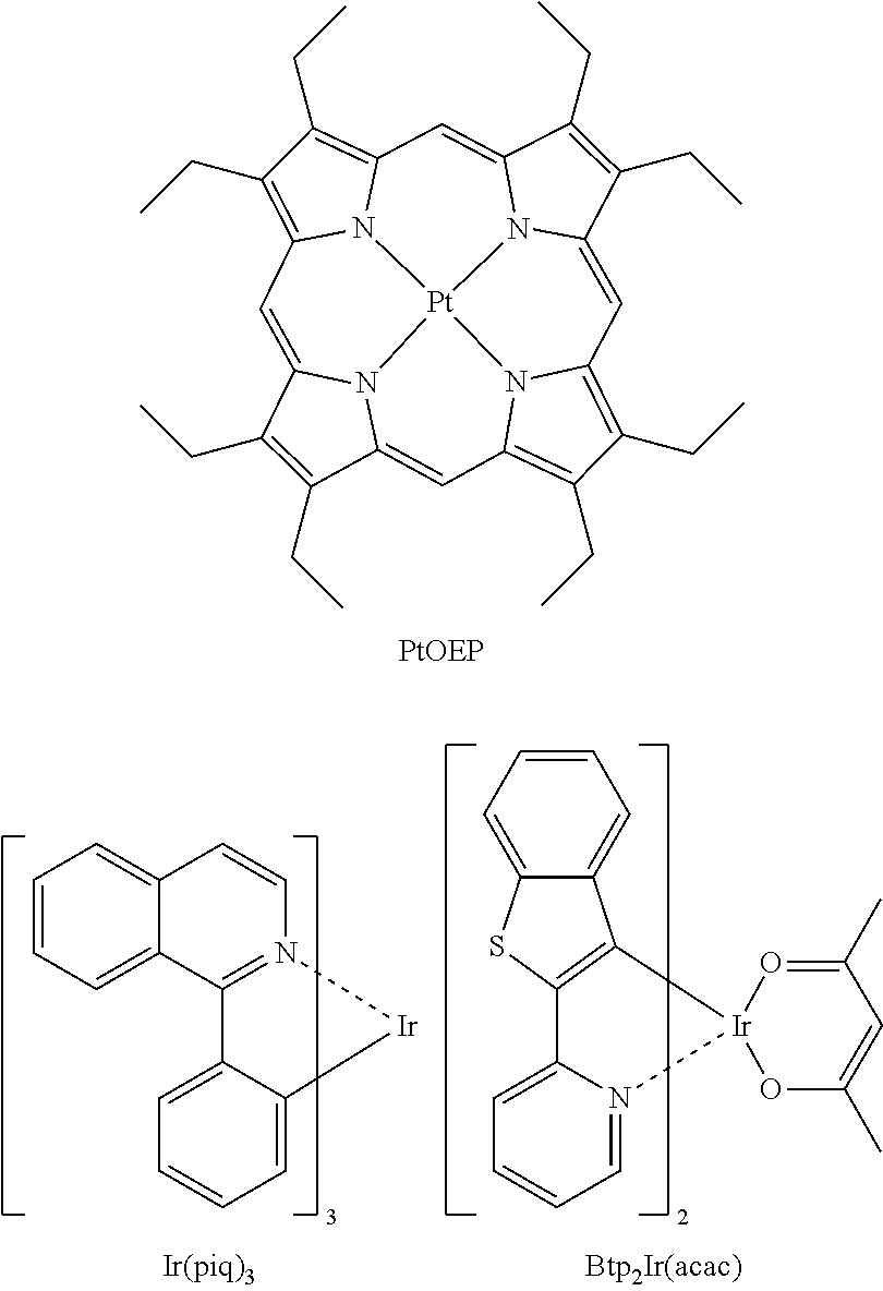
C1(CC)=C(CC)C2=CC3=C(CC)C(CC)=C4N3[Pt]35N2C1=CC1=C(CC)C(CC)=C(N13)C=C1C(CC)=C(CC)C(=C4)N15.C1=CC=C2C(=C1)C=CN1=C2C2=CC=CC=C2[Ir]1.C12=C([Ir]3(N4=CC=CC=C14)OC(C)=CC(C)=O3)C1=CC=CC=C1S2
